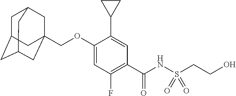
C1C2CC3CC(COC4=CC(F)=C(C(NS(CCO)(=O)=O)=O)C=C4C4CC4)(CC1C3)C2
